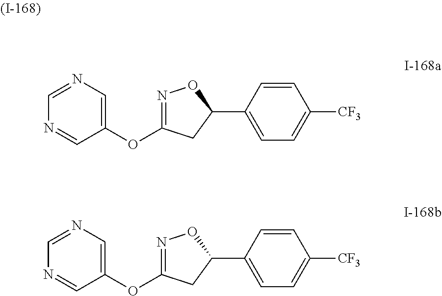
N1=C(OC2=CN=CN=C2)CC(C2=CC=C([CF3])C=C2)O1.N1=C(OC2=CN=CN=C2)CC(C2=CC=C([CF3])C=C2)O1
